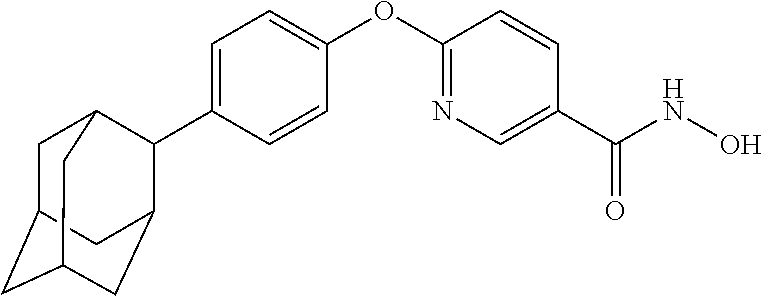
C1=C(C2C3CC4CC(CC2C4)C3)C=CC(OC2=NC=C(C(NO)=O)C=C2)=C1
